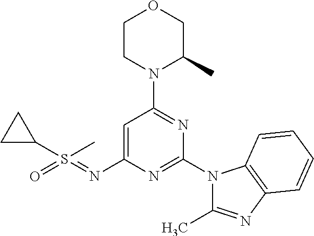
C1=C(N=S(=O)(C)C2CC2)N=C(N2C(C)=NC3=C2C=CC=C3)N=C1N1C(C)COCC1
